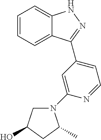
C1=CC=C2C(=C1)NN=C2C1=CC=NC(N2CC(O)CC2C)=C1
